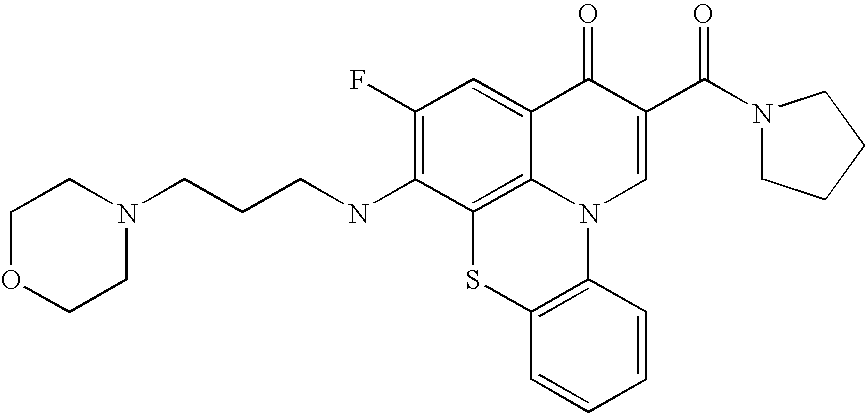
C1(F)=C(NCCCN2CCOCC2)C2=C3C(=C1)C(=O)C(C(N1CCCC1)=O)=CN3C1=C(S2)C=CC=C1
